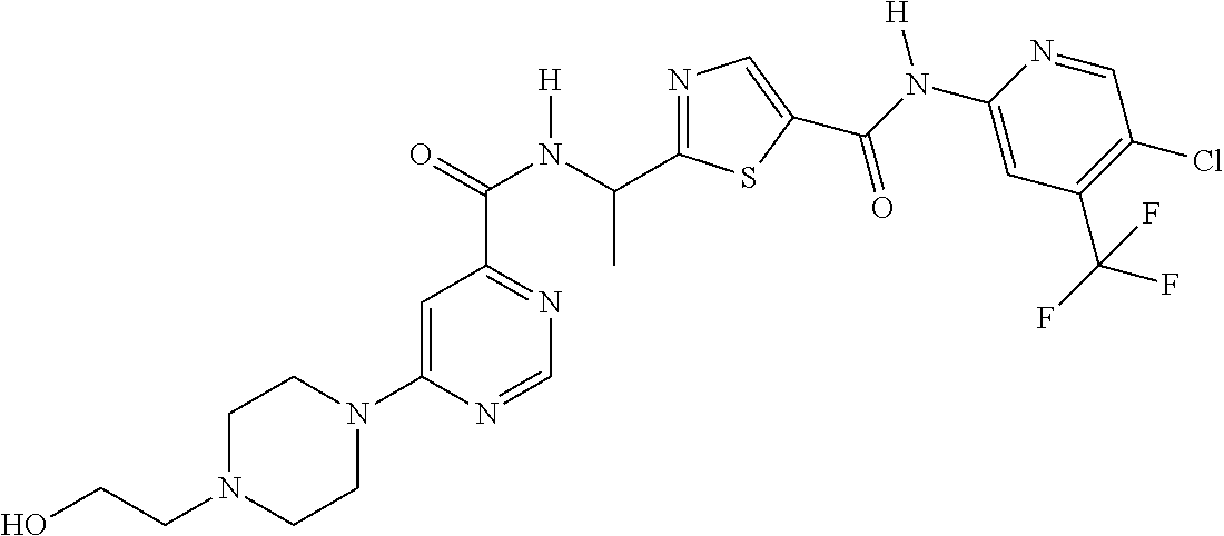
C1=C(N2CCN(CCO)CC2)N=CN=C1C(=O)N(C(C)C1=NC=C(C(N(C2=CC(C(F)(F)F)=C(Cl)C=N2)[H])=O)S1)[H]
